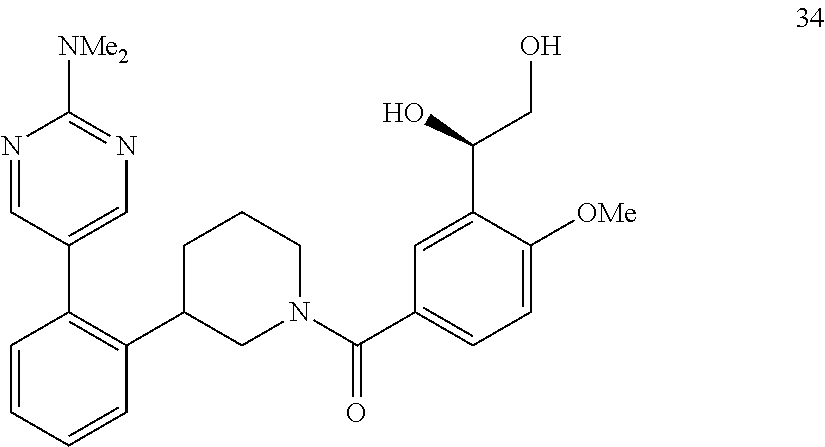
N1=CC(C2=C(C3CN(C(C4=CC=C([OMe])C(C(O)CO)=C4)=O)CCC3)C=CC=C2)=CN=C1[NMe2]
